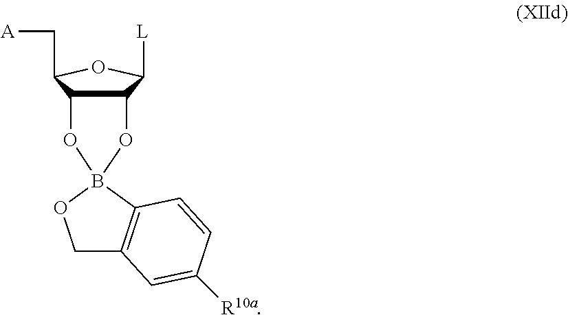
C12C(C(C[A])OC1[L])OB1(O2)C2=C(CO1)C=C([R10a])C=C2
